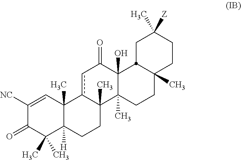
C1([NC])=CC2(C)C([H])(C(C)(C)C1=O)CCC1(C)c2cC(=O)C2(O)C1(C)CCC1(C)CCC(C)([Z])CC21
